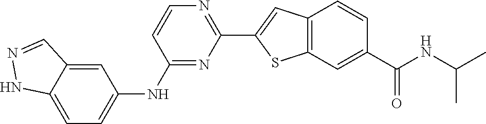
C1(NC2=CC=C3C(=C2)C=NN3)=NC(C2=CC3=C(C=C(C(NC(C)C)=O)C=C3)S2)=NC=C1
